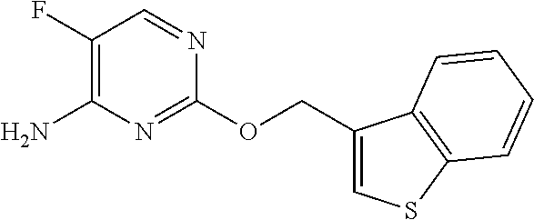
C1(F)=C(N)N=C(OCC2=CSC3=C2C=CC=C3)N=C1
